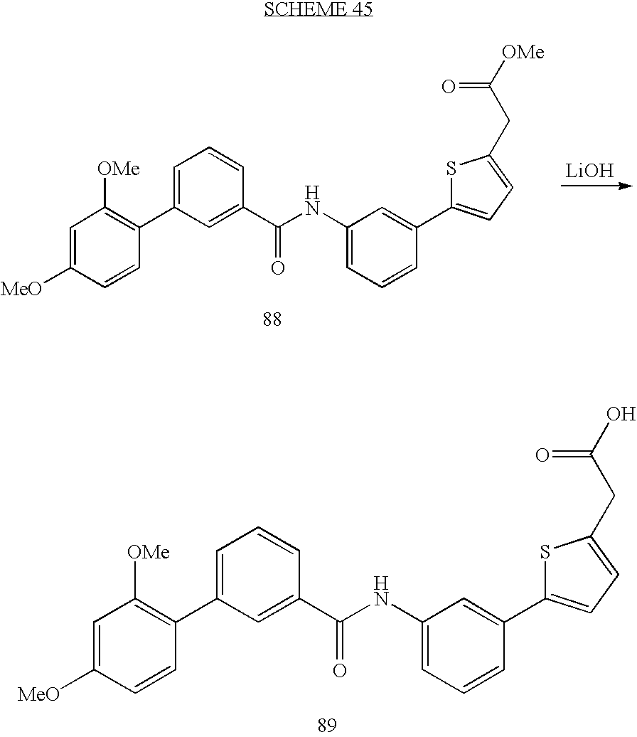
[LiOH].C1=C([MeO])C=CC(C2=CC=CC(C(NC3=CC=CC(C4=CC=C(CC([OMe])=O)S4)=C3)=O)=C2)=C1[OMe].C1=C([MeO])C=CC(C2=CC=CC(C(NC3=CC=CC(C4=CC=C(CC(O)=O)S4)=C3)=O)=C2)=C1[OMe]
